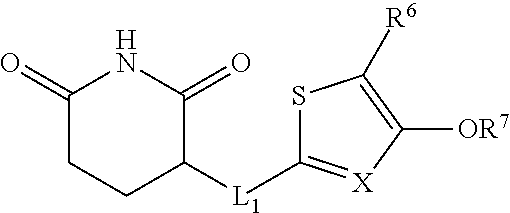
C1(=O)CCC([L1]C2=[X]C([OR7])=C([R6])S2)C(=O)N1
